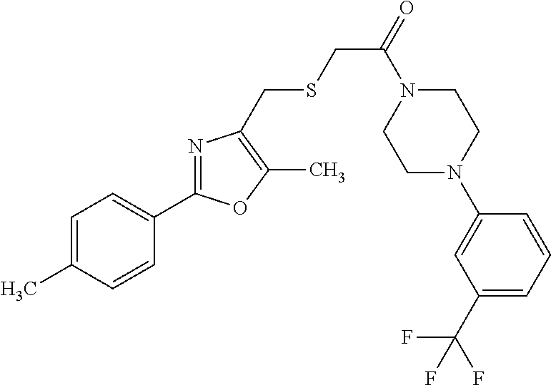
C1=C(C)C=CC(C2=NC(CSCC(=O)N3CCN(C4=CC(C(F)(F)F)=CC=C4)CC3)=C(C)O2)=C1
